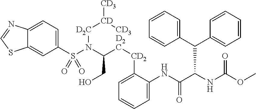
C1(S(N(C(CO)[D2C][CD2]C2=CC=CC=C2NC(C(NC(OC)=O)C(C2=CC=CC=C2)C2=CC=CC=C2)=O)[D2C][CD]([CD3])[CD3])(=O)=O)=CC=C2C(=C1)SC=N2
